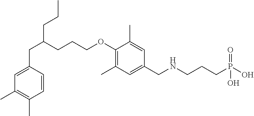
C1=CC(CC(CCC)CCCOC2=C(C)C=C(CNCCCP(O)(=O)O)C=C2C)=CC(C)=C1C
